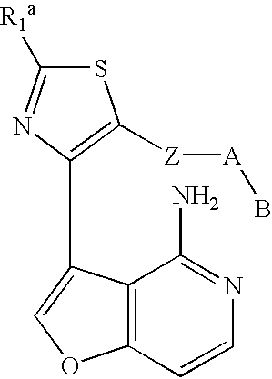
S1C([R1a])=NC(C2=COC3=C2C(N)=NC=C3)=C1[Z][A]B
